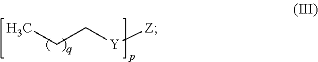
CCC[Y][Z]
